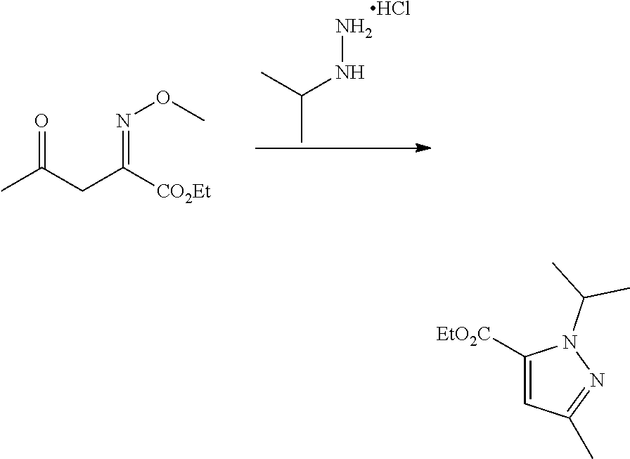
CC(C)NN.Cl.CC(=O)CC(=NOC)[CO2Et].C1([EtO2C])=CC(C)=NN1C(C)C
